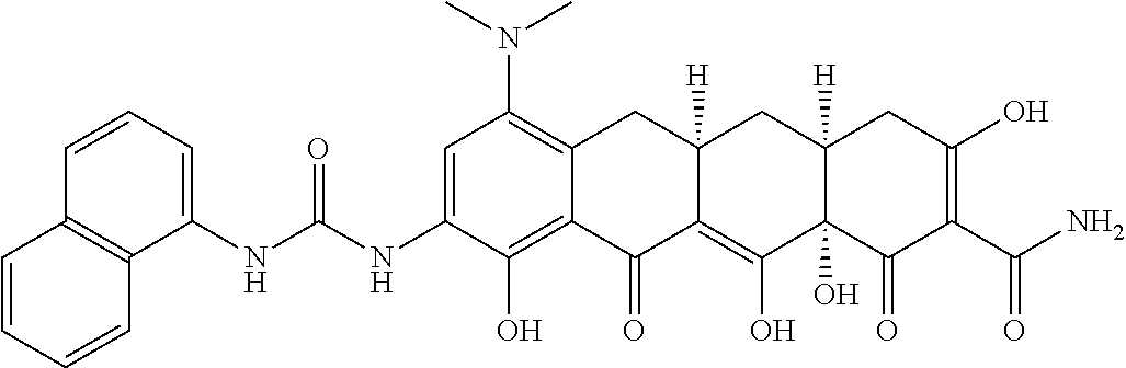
C1=C(NC(NC2=CC=CC3=C2C=CC=C3)=O)C(O)=C2C(=C1N(C)C)CC1([H])C(=C(O)C3(O)C([H])(C1)CC(O)=C(C(N)=O)C3=O)C2=O
